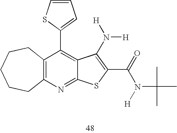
C12=C(N=C3C(=C1C1=CC=CS1)C(N([H])[H])=C(C(=O)N([H])C(C)(C)C)S3)CCCCC2
